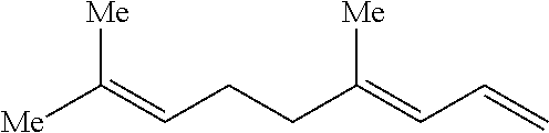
C(C(=CC=C)[Me])CC=C([Me])[Me]
